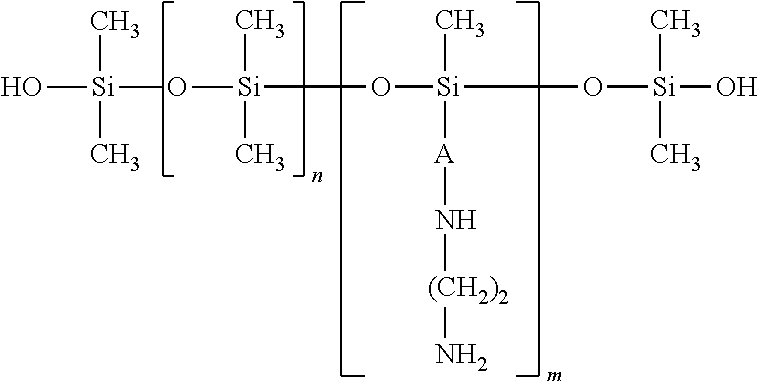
O([Si](C)([A]N[(CH2)2]N)O[Si](C)(C)O)[Si](C)(C)O[Si](C)(C)O
